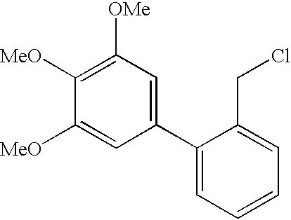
C1([OMe])=C([MeO])C([MeO])=CC(C2=CC=CC=C2CCl)=C1
